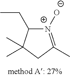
[N+]1([O-])=C(C)CC(C)(C)C1CC
